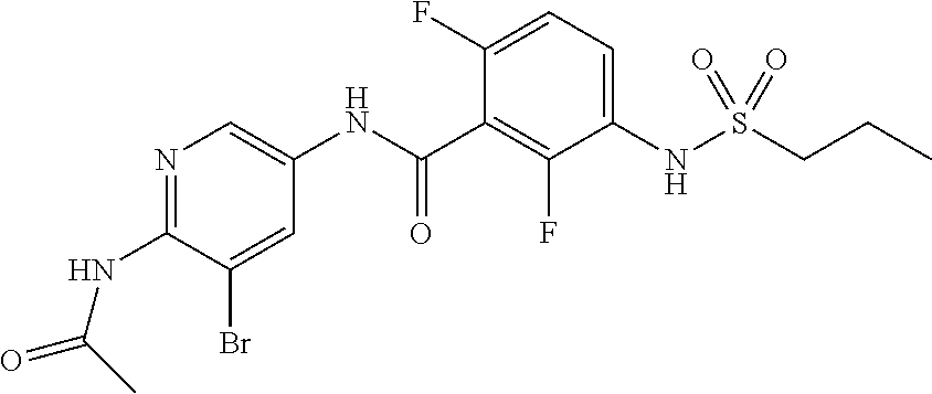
N1=C(NC(=O)C)C(Br)=CC(NC(C2=C(F)C(NS(CCC)(=O)=O)=CC=C2F)=O)=C1
